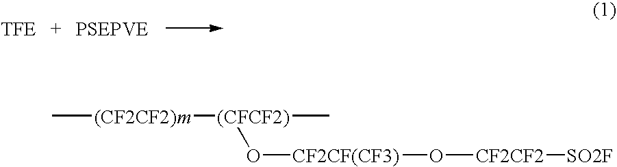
C[(CF2CF2)m][(CFCF2)](C)O[CF2CF(CF3)]O[CF2CF2][SO2F]
